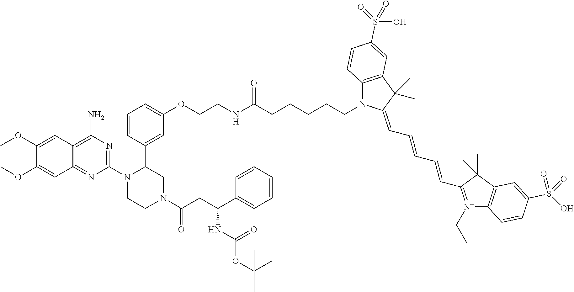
C1=CC(C2N(C3=NC(N)=C4C(=N3)C=C(OC)C(OC)=C4)CCN(C(CC(C3=CC=CC=C3)NC(OC(C)(C)C)=O)=O)C2)=CC(OCCNC(CCCCCN2C3=C(C(C)(C)C2=CC=CC=CC2=[N+](CC)C4=C(C2(C)C)C=C(S(O)(=O)=O)C=C4)C=C(S(O)(=O)=O)C=C3)=O)=C1
